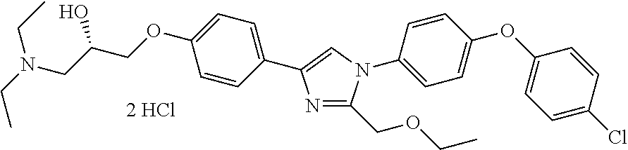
N1=C(COCC)N(C2=CC=C(OC3=CC=C(Cl)C=C3)C=C2)C=C1C1=CC=C(OCC(CN(CC)CC)O)C=C1
